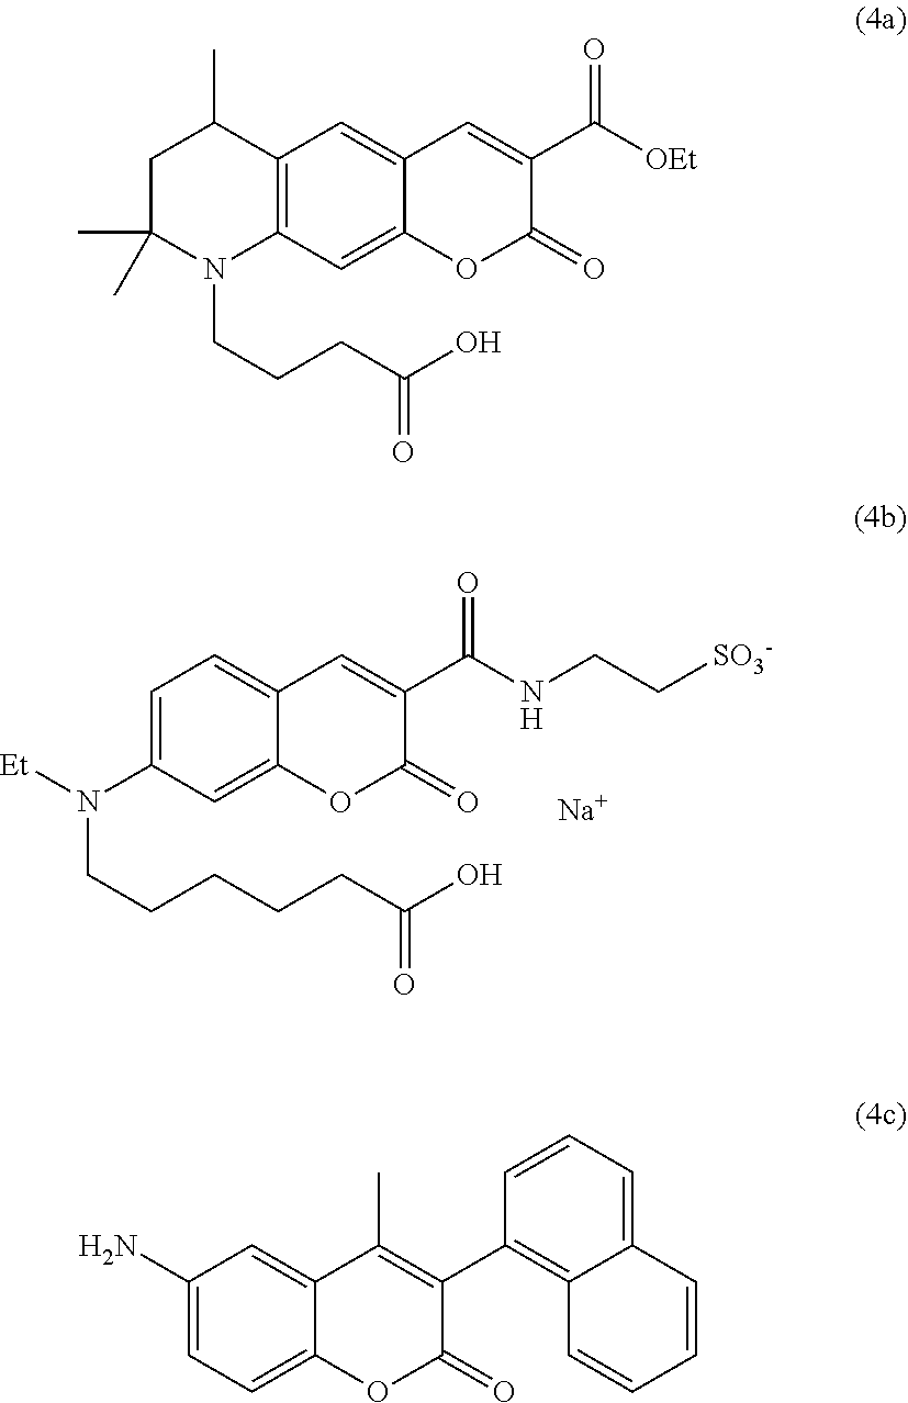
C1=C(N([Et])CCCCCC(=O)O)C=C2C(=C1)C=C(C(=O)NCC[SO3-])C(=O)O2.[Na].C12=C(C=C3C(=C1)C=C(C(=O)[OEt])C(=O)O3)N(CCCC(=O)O)C(C)(C)CC2C.C1(N)=CC=C2C(=C1)C(C)=C(C1=C3C(=CC=C1)C=CC=C3)C(=O)O2
